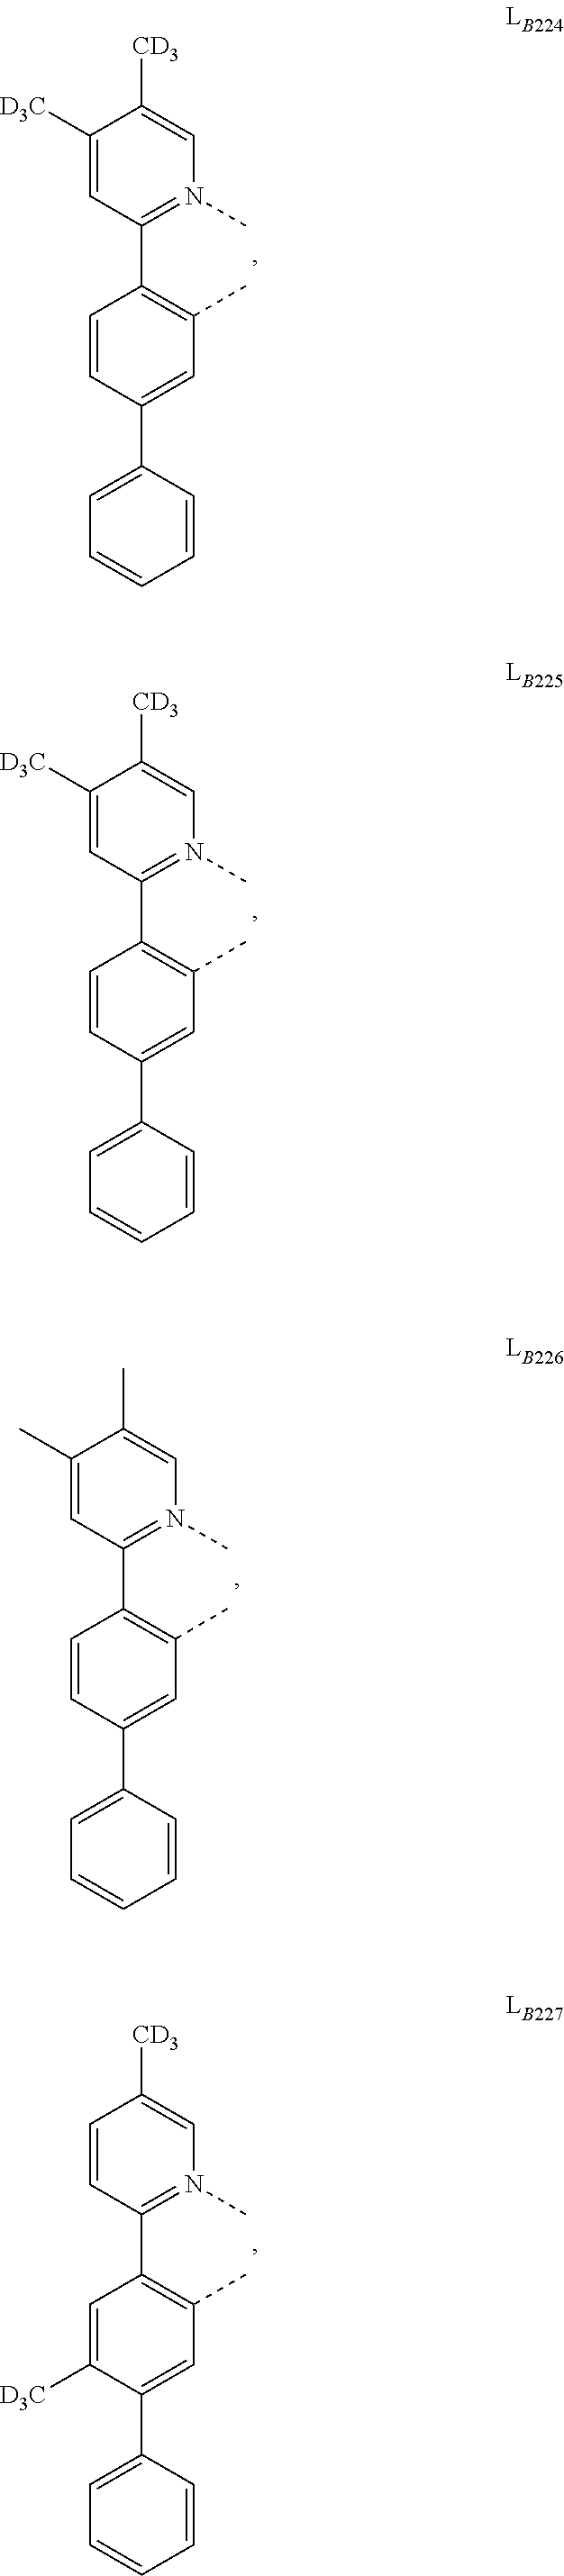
C1(C2=C(C)C=C(C3=CC=CC=C3)C=C2)=N(C)C=C([CD3])C([D3C])=C1.C1(C2=C(C)C=C(C3=CC=CC=C3)C=C2)=N(C)C=C([CD3])C([D3C])=C1.C1(C2=C(C)C=C(C3=CC=CC=C3)C=C2)=N(C)C=C(C)C(C)=C1.C1(C2=C(C)C=C(C3=CC=CC=C3)C([D3C])=C2)=N(C)C=C([CD3])C=C1
